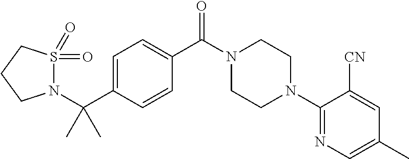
C1=C(C(N2S(=O)(=O)CCC2)(C)C)C=CC(C(N2CCN(C3=NC=C(C)C=C3[CN])CC2)=O)=C1
